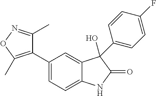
C1(C2=CC=C3C(=C2)C(O)(C2=CC=C(F)C=C2)C(=O)N3)=C(C)ON=C1C
